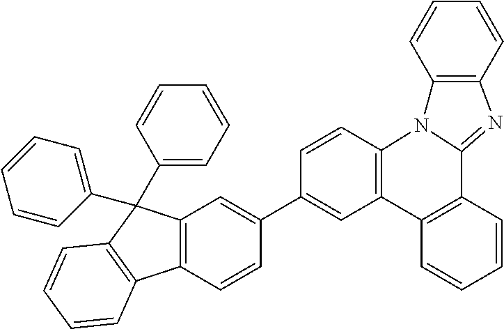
C12=C(C=CC(C3=CC4=C(C=C3)N3C(=NC5=C3C=CC=C5)C3=C4C=CC=C3)=C1)C1=C(C2(C2=CC=CC=C2)C2=CC=CC=C2)C=CC=C1
